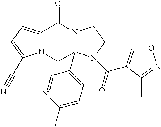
C12=CC=C(C#N)N1CC1(C3=CC=C(C)N=C3)N(C2=O)CCN1C(=O)C1=CON=C1C
